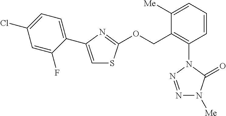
C1=CC=C([Me])C(COC2=NC(C3=CC=C(Cl)C=C3F)=CS2)=C1N1N=NN([Me])C1=O
